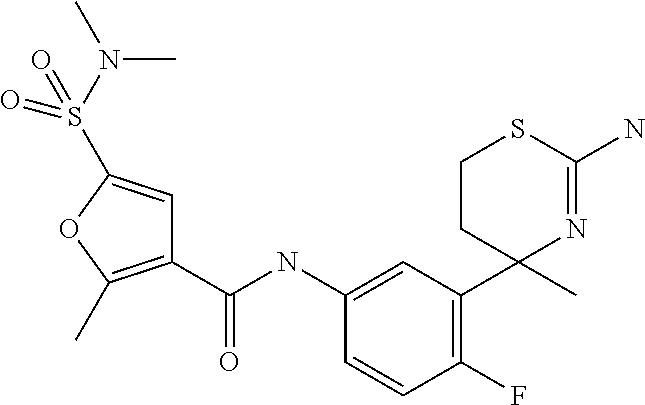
C1(C(NC2=CC(C3(C)N=C(N)SCC3)=C(F)C=C2)=O)=C(C)OC(S(=O)(=O)N(C)C)=C1
